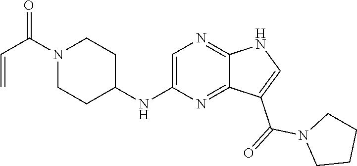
C(=C)C(N1CCC(NC2=CN=C3C(=N2)C(C(=O)N2CCCC2)=CN3)CC1)=O
